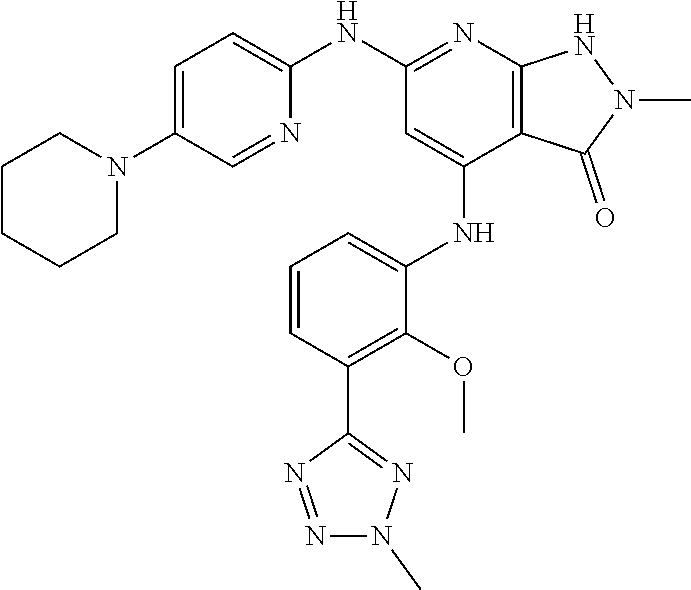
C12=C(N=C(NC3=CC=C(N4CCCCC4)C=N3)C=C1NC1=CC=CC(C3=NN(C)N=N3)=C1OC)NN(C)C2=O
